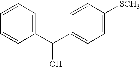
C1=CC=C(C(C2=CC=C([SCH3])C=C2)O)C=C1
